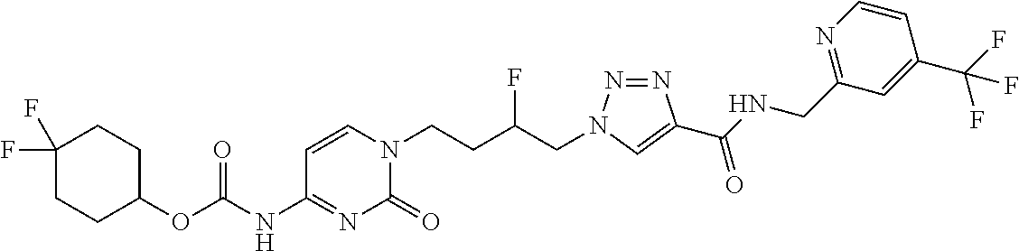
C1(NC(OC2CCC(F)(F)CC2)=O)=NC(=O)N(CCC(CN2N=NC(C(NCC3=NC=CC(C(F)(F)F)=C3)=O)=C2)F)C=C1
